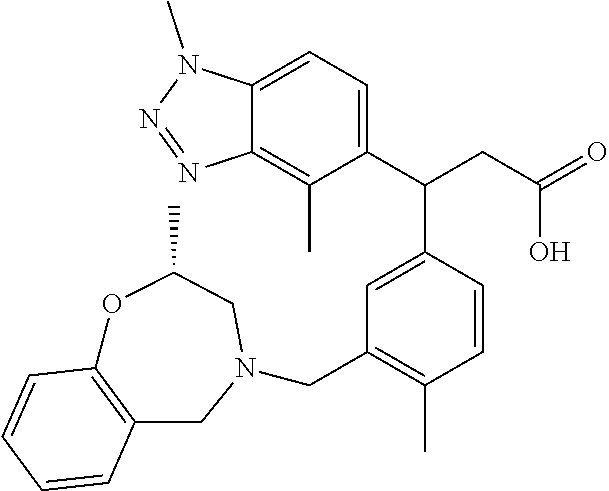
C1=C(C(CC(O)=O)C2=CC=C3C(=C2C)N=NN3C)C=CC(C)=C1CN1CC2=C(OC(C)C1)C=CC=C2
